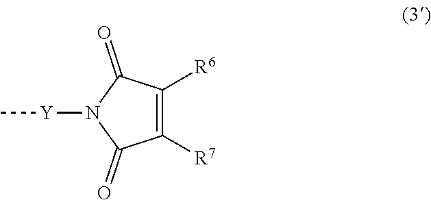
C[Y]N1C(=O)C([R7])=C([R6])C1=O
